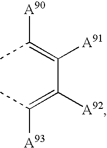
CC(=C(C(=C(C)[A93])[A92])[A91])[A90]
